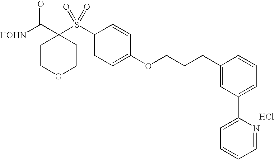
[HOHN]C(C1(S(C2=CC=C(OCCCC3=CC(C4=CC=CC=N4)=CC=C3)C=C2)(=O)=O)CCOCC1)=O.Cl
